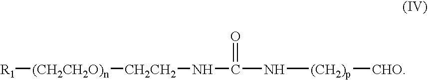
[R1][(CH2CH2O)n][CH2CH2]NC(N[(CH2)p][CHO])=O
